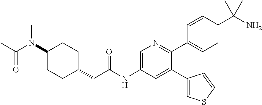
C(=O)(C)N(C1CCC(CC(NC2=CN=C(C3=CC=C(C(N)(C)C)C=C3)C(C3=CSC=C3)=C2)=O)CC1)C
